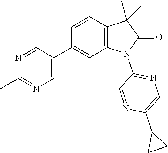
C1(C2=CN=C(C)N=C2)=CC2=C(C=C1)C(C)(C)C(=O)N2C1=NC=C(C2CC2)N=C1
